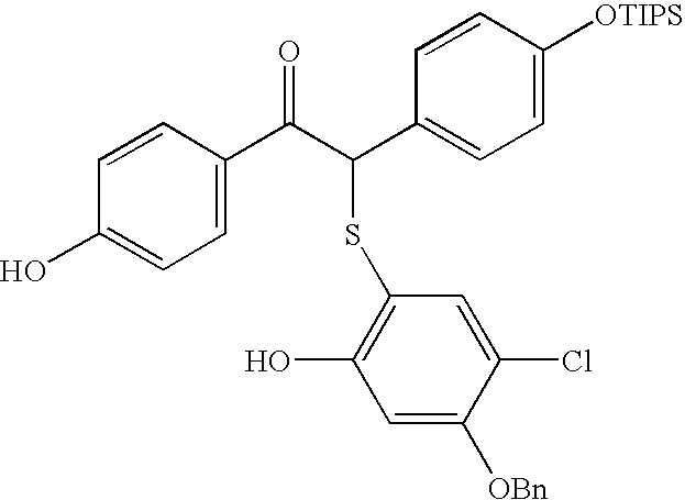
C1=CC(O)=CC=C1C(C(C1=CC=C([OTIPS])C=C1)SC1=C(O)C=C([OBn])C(Cl)=C1)=O
